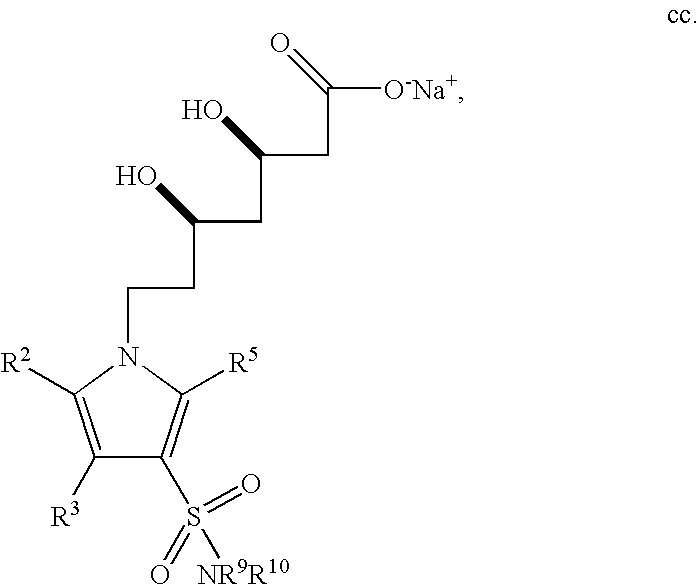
C(CN1C([R2])=C([R3])C(S([NR9R10])(=O)=O)=C1[R5])C(CC(CC([O-Na+])=O)O)O
